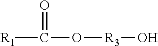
[R1]C(O[R3]O)=O
